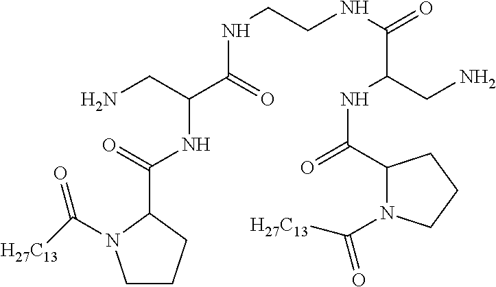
C1CN(C([H27C13])=O)C(C(=O)NC(C(=O)NCCNC(=O)C(CN)NC(=O)C2N(C([H27C13])=O)CCC2)CN)C1
